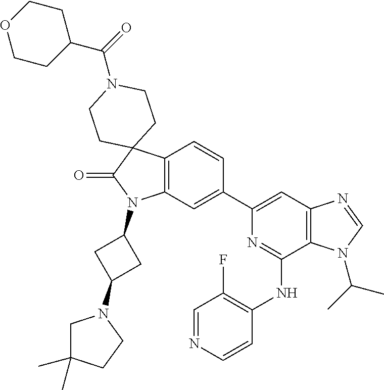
C12=C(C=C(C3=CC4=C(C(NC5=C(F)C=NC=C5)=N3)N(C(C)C)C=N4)C=C1)N(C1CC(N3CC(C)(C)CC3)C1)C(=O)C21CCN(C(=O)C2CCOCC2)CC1
